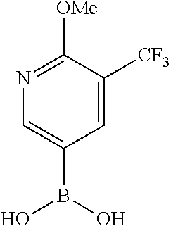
C1(B(O)O)=CN=C([OMe])C([CF3])=C1
